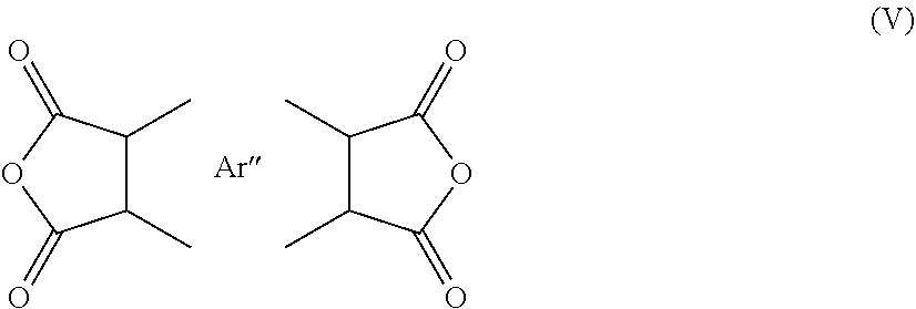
C1(C)C(C)C(=O)OC1=O.C1(C)C(C)C(=O)OC1=O
